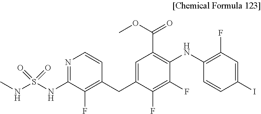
N1=C(NS(NC)(=O)=O)C(F)=C(CC2=CC(C(OC)=O)=C(NC3=C(F)C=C(I)C=C3)C(F)=C2F)C=C1
